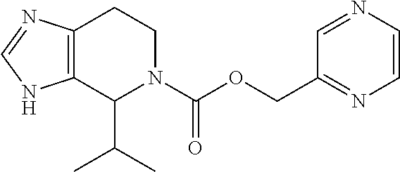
C12=C(C(C(C)C)N(C(OCC3=NC=CN=C3)=O)CC1)NC=N2
